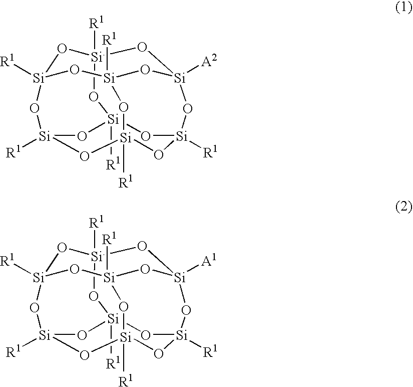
[Si]12([R1])O[Si]3([R1])O[Si]4([R1])O[Si]([R1])(O1)O[Si]1([R1])O[Si]([R1])(O[Si]([R1])(O3)O[Si]([A2])(O2)O1)O4.[Si]12([R1])O[Si]3([R1])O[Si]4([R1])O[Si]([R1])(O1)O[Si]1([R1])O[Si]([R1])(O[Si]([R1])(O3)O[Si]([A1])(O2)O1)O4
